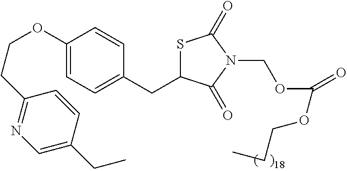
C(OC1=CC=C(CC2SC(=O)N(COC(OCCC)=O)C2=O)C=C1)CC1=NC=C(CC)C=C1
